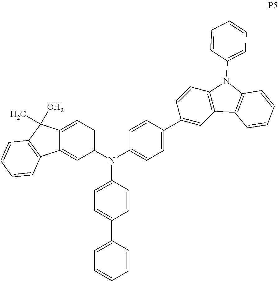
C12=CC=C(N(C3=CC=C(C4=CC5=C(C=C4)N(C4=CC=CC=C4)C4=C5C=CC=C4)C=C3)C3=CC=C(C4=CC=CC=C4)C=C3)C=C1C1=C(C2(C)O)C=CC=C1
